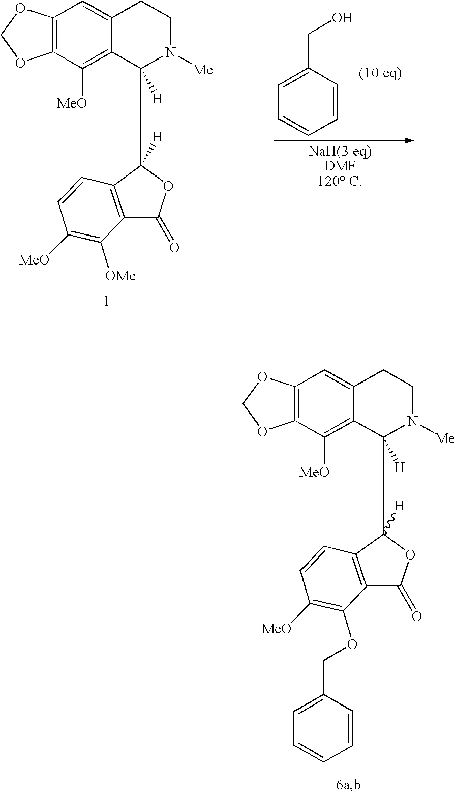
C1(=O)OC(C2([H])C3=C([MeO])C4=C(OCO4)C=C3CCN2[Me])([H])C2=C1C([OMe])=C([MeO])C=C2.C(C1=CC=CC=C1)O.C1(=O)OC(C2([H])C3=C([MeO])C4=C(OCO4)C=C3CCN2[Me])([H])C2=C1C(OCC1=CC=CC=C1)=C([MeO])C=C2
